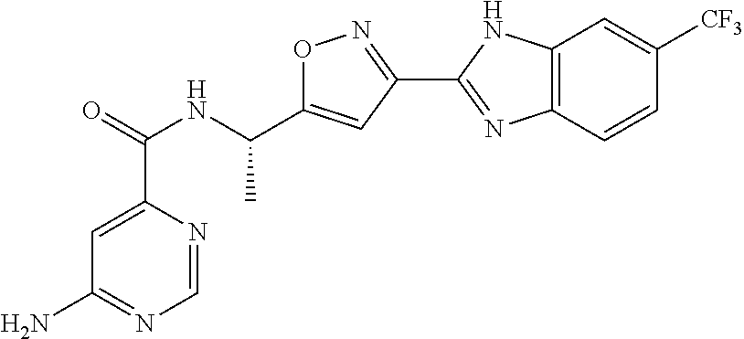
C1=NC(C(=O)NC(C2=CC(C3=NC4=C(N3)C=C([CF3])C=C4)=NO2)C)=CC(N)=N1
